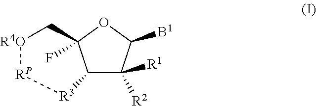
C12C([R1])([R2])C([B1])OC1(F)C[R4O][RP][R3]2
